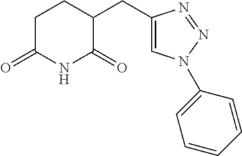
C1(CC2CCC(=O)NC2=O)=CN(C2=CC=CC=C2)N=N1
